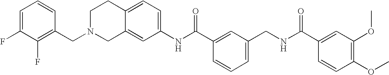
C1(NC(C2=CC(CNC(C3=CC(OC)=C(OC)C=C3)=O)=CC=C2)=O)=CC=C2C(=C1)CN(CC1=C(F)C(F)=CC=C1)CC2
